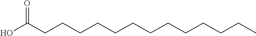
O=C(CCCCCCCCCCCCC)O
